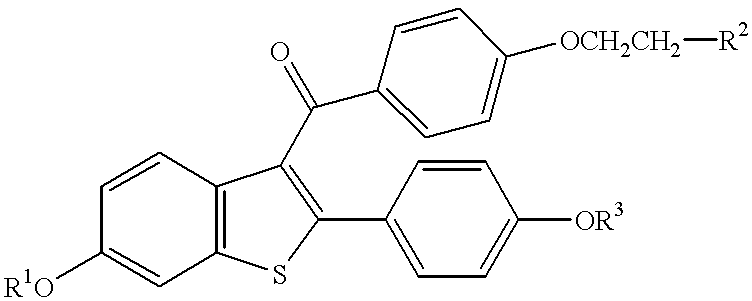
C1=CC2=C(C=C1[R1O])SC(C1=CC=C([OR3])C=C1)=C2C(=O)C1=CC=C([OCH2CH2][R2])C=C1
